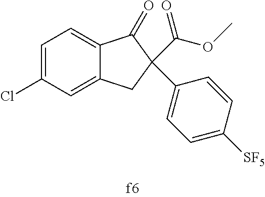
C1=C(Cl)C=C2C(=C1)C(=O)C(C(=O)OC)(C1=CC=C([SF5])C=C1)C2
